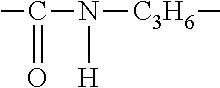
C(C)(N([C3H6]C)[H])=O
